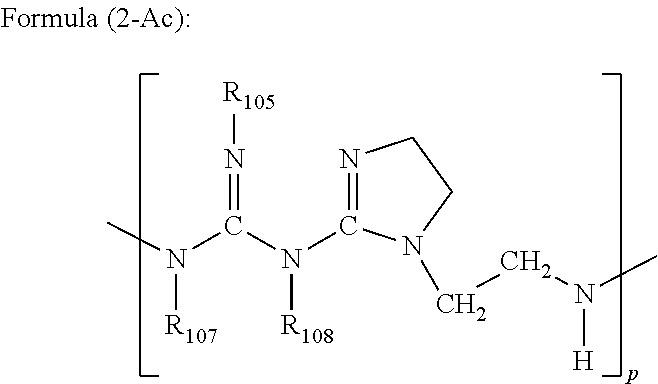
CN(C(N([R108])C1=NCCN1CCN(C)[H])=N[R105])[R107]
